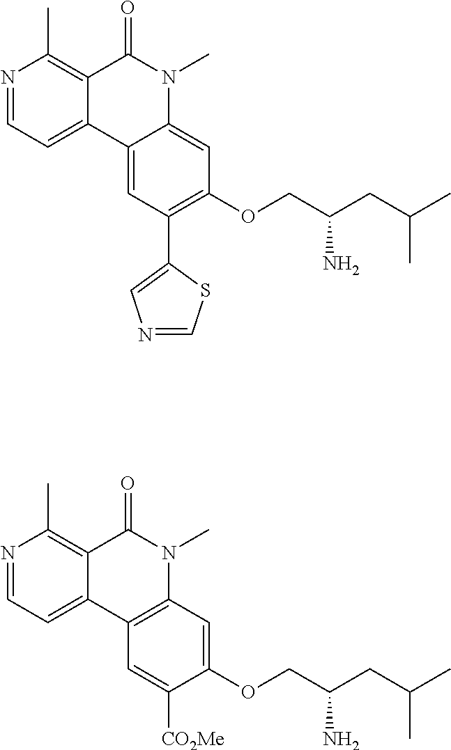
N1=CC=C2C(=C1C)C(=O)N(C)C1=CC(OCC(CC(C)C)N)=C(C3=CN=CS3)C=C21.N1=CC=C2C(=C1C)C(=O)N(C)C1=C2C=C([CO2Me])C(OCC(CC(C)C)N)=C1
